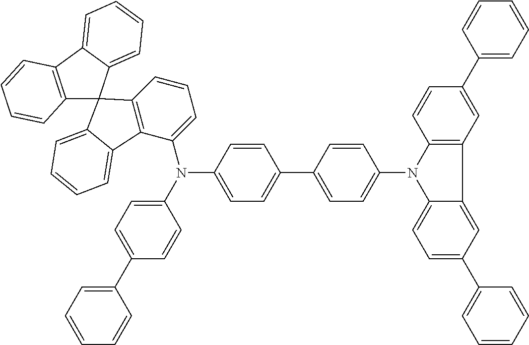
C12=C(C3=CC=CC=C3C13C1=C(C(N(C4=CC=C(C5=CC=C(N6C7=CC=C(C8=CC=CC=C8)C=C7C7=C6C=CC(C6=CC=CC=C6)=C7)C=C5)C=C4)C4=CC=C(C5=CC=CC=C5)C=C4)=CC=C1)C1=CC=CC=C31)C=CC=C2
